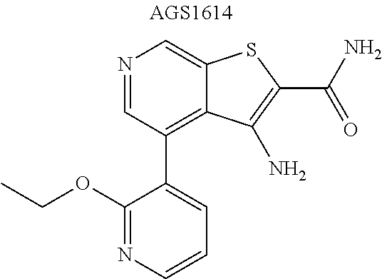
N1=CC(C2=CC=CN=C2OCC)=C2C(=C1)SC(C(N)=O)=C2N
